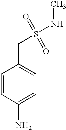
C1=CC(N)=CC=C1CS(=O)(=O)NC
